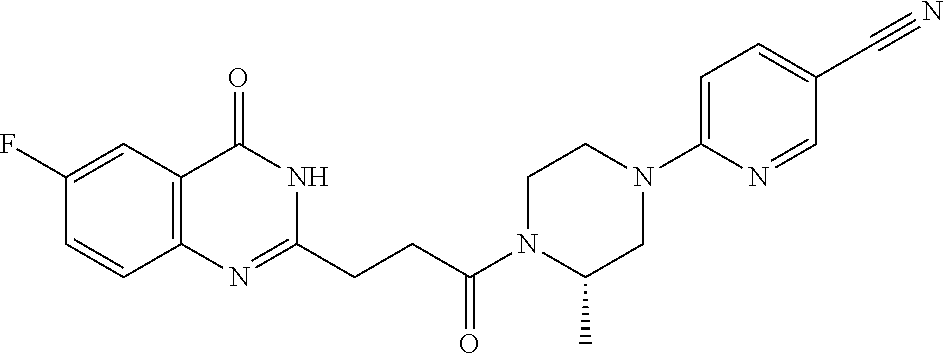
C12=C(C(=O)NC(CCC(N3C(C)CN(C4=CC=C(C#N)C=N4)CC3)=O)=N1)C=C(F)C=C2
